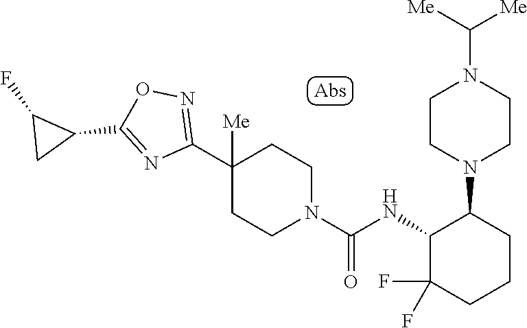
N1=C(C2CC2F)ON=C1C1([Me])CCN(C(=O)NC2C(F)(F)CCCC2N2CCN(C([Me])[Me])CC2)CC1
